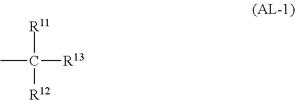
[R11]C([R13])([R12])C
